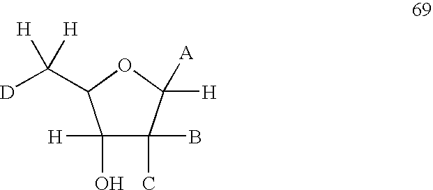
C1(O)([H])C(C)(B)C([A])([H])OC1C([D])([H])[H]
